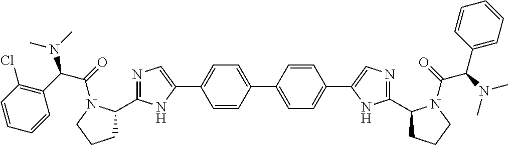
C1(C2=CC=C(C3=CN=C(C4CCCN4C(C(C4=CC=CC=C4)N(C)C)=O)N3)C=C2)=CC=C(C2=CN=C(C3CCCN3C(C(C3=C(Cl)C=CC=C3)N(C)C)=O)N2)C=C1
